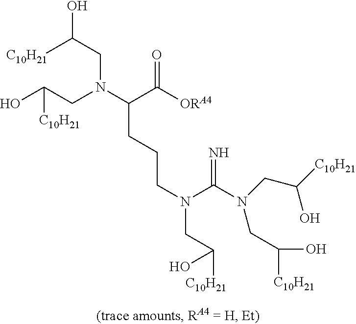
[C10H21]C(CN(C(C([ORA4])=O)CCCN(CC([C10H21])O)C(N(CC([C10H21])O)CC([C10H21])O)=N)CC(O)[C10H21])O
